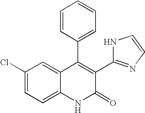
C1(Cl)=CC=C2C(=C1)C(C1=CC=CC=C1)=C(C1=NC=CN1)C(=O)N2
